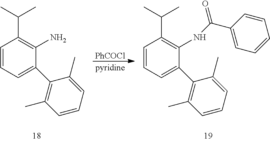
C1=CC=C(C2=C(C)C=CC=C2C)C(NC(C2=CC=CC=C2)=O)=C1C(C)C.C1=CC=C(C2=C(C)C=CC=C2C)C(N)=C1C(C)C.[PhCOCl].[pyridine]
